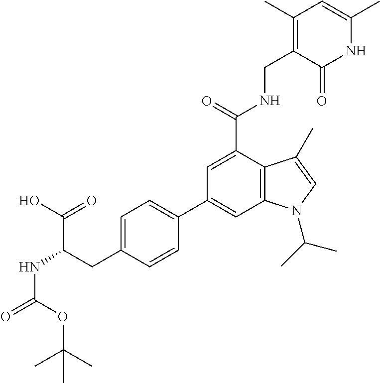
N1C(C)=CC(C)=C(CNC(C2=CC(C3=CC=C(CC(NC(=O)OC(C)(C)C)C(=O)O)C=C3)=CC3=C2C(C)=CN3C(C)C)=O)C1=O
